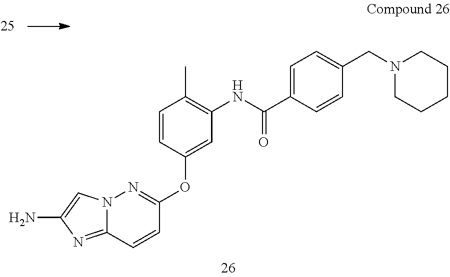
N12C(=NC(N)=C1)C=CC(OC1=CC(NC(C3=CC=C(CN4CCCCC4)C=C3)=O)=C(C)C=C1)=N2
